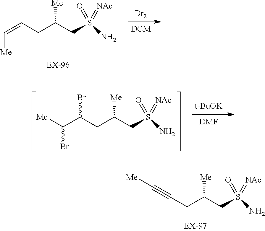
C(CC([Me])CS(N)(=O)=[NAc])=C[Me].[Br2].[DCM].[Me]C(C(CC(CS(N)(=O)=[NAc])[Me])Br)Br.[t-BuOK].[DMF].C(CC([Me])CS(N)(=O)=[NAc])#C[Me]
